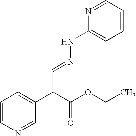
C1=CN=CC(C(C(OCC)=O)C=NNC2=CC=CC=N2)=C1
